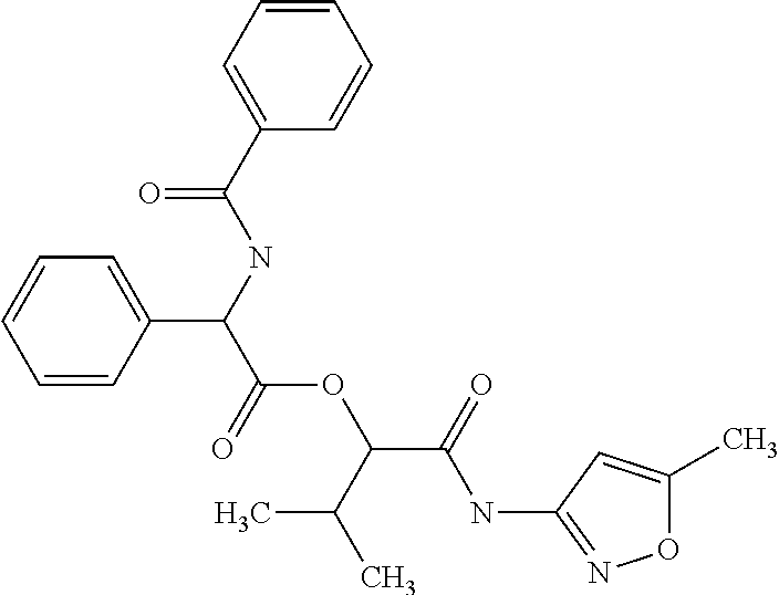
C1=CC(C(C(=O)OC(C(C)C)C(=O)NC2=NOC(C)=C2)NC(=O)C2=CC=CC=C2)=CC=C1
